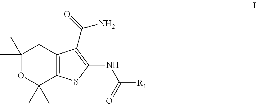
C1(C)(C)OC(C)(C)C2=C(C1)C(C(N)=O)=C(NC([R1])=O)S2
